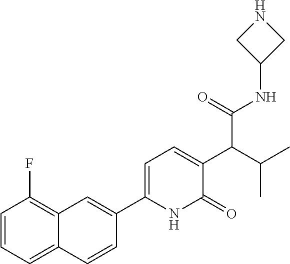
C1=CC=C2C(=C1F)C=C(C1=CC=C(C(C(C)C)C(=O)NC3CNC3)C(=O)N1)C=C2
